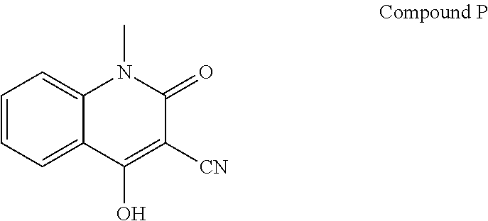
C1=CC=C2C(=C1)N(C)C(=O)C([CN])=C2O
